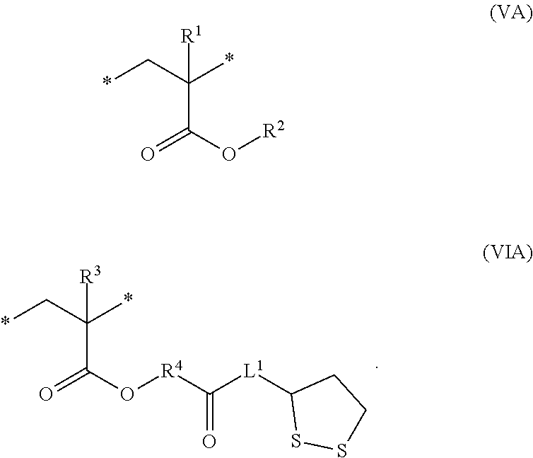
*CC(*)(C(O[R4]C([L1]C1SSCC1)=O)=O)[R3].*CC(*)(C(O[R2])=O)[R1]
